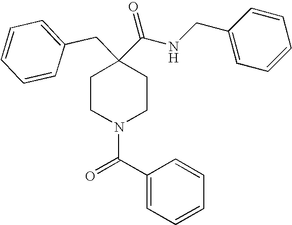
C1CN(C(C2=CC=CC=C2)=O)CCC1(CC1=CC=CC=C1)C(NCC1=CC=CC=C1)=O
